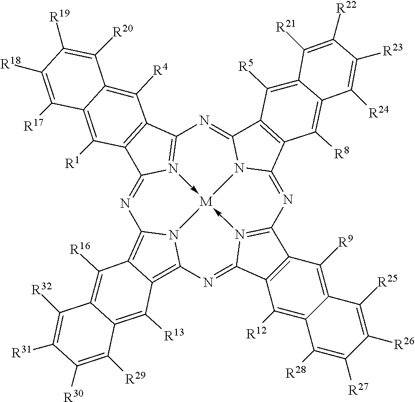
N1=C2N3->[M]45-N6=C(N=C7N4C(=NC=3C3=C2C([R1])=C2C(=C3[R4])C([R20])=C([R19])C([R18])=C2[R17])C2=C7C([R8])=C3C(=C2[R5])C([R21])=C([R22])C([R23])=C3[R24])C2=C(C6=NC3=C4C(=C1N35)C([R16])=C1C(=C4[R13])C([R29])=C([R30])C([R31])=C1[R32])C([R12])=C1C(=C2[R9])C([R25])=C([R26])C([R27])=C1[R28]
